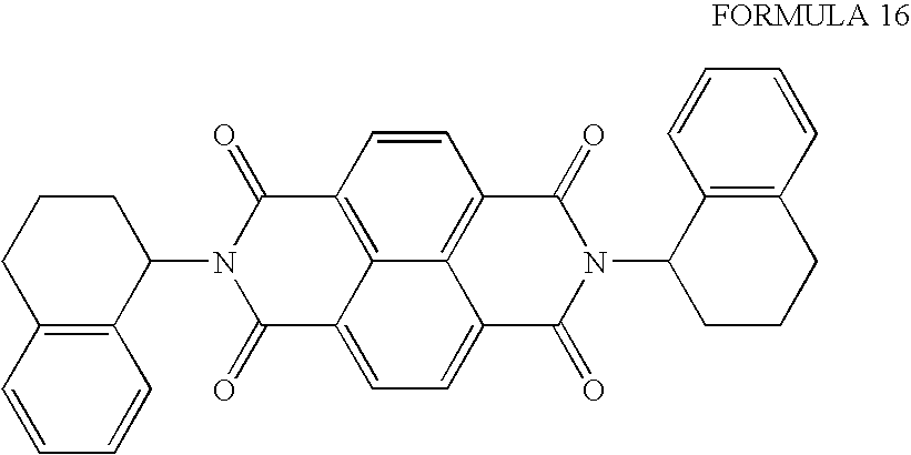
C1=CC2=C3C4=C1C(=O)N(C1CCCC5=C1C=CC=C5)C(=O)C4=CC=C3C(=O)N(C1CCCC3=C1C=CC=C3)C2=O
